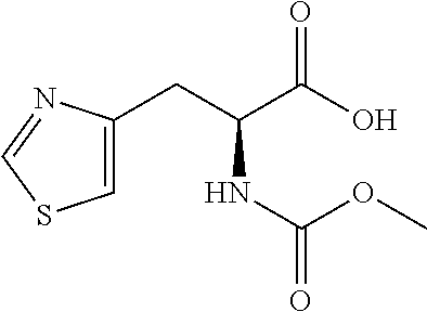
C1=C(CC(C(O)=O)NC(=O)OC)N=CS1
